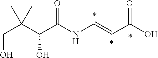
C(O)C(C(O)C(NC=CC(O)=O)=O)(C)C
